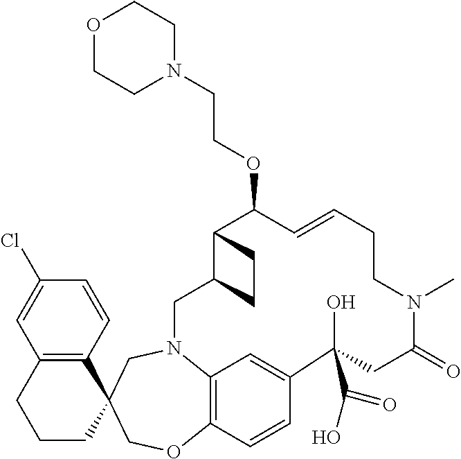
C12=C(CCCC13COC1=C4C=C(C=C1)C(O)(C(=O)O)CC(=O)N(C)CCC=CC(OCCN1CCOCC1)C1C(CN4C3)CC1)C=C(Cl)C=C2
